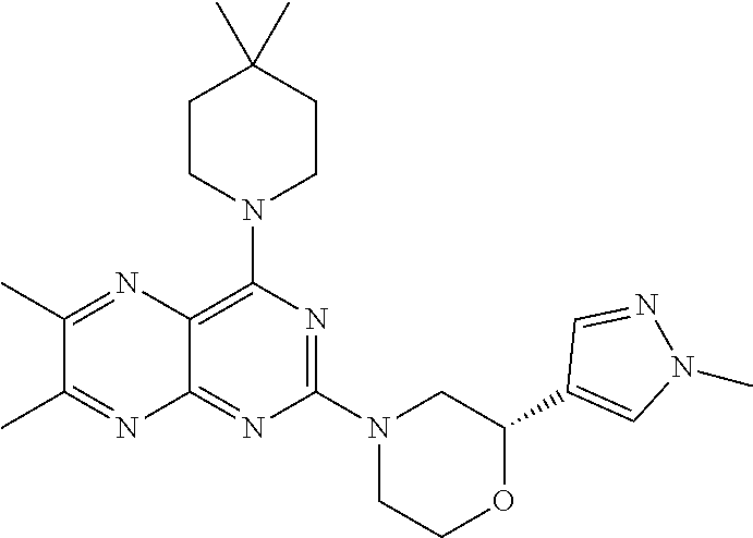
C1(C2=CN(C)N=C2)OCCN(C2=NC(N3CCC(C)(C)CC3)=C3C(=N2)N=C(C)C(C)=N3)C1
